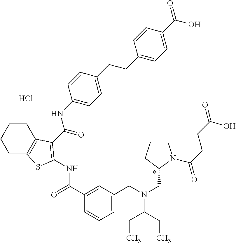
C1(C(=O)NC2=C(C(=O)NC3=CC=C(CCC4=CC=C(C(=O)O)C=C4)C=C3)C3=C(CCCC3)S2)=CC(CN(CC2N(C(=O)CCC(O)=O)CCC2)C(CC)CC)=CC=C1.Cl.*
